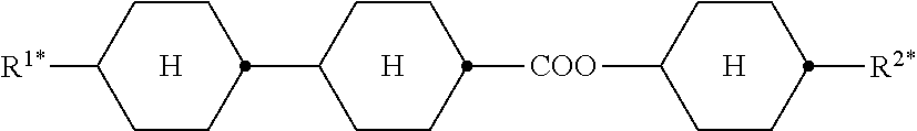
C1CC(C2CCC([COO]C3CCC([R2*])CC3)CC2)CCC1[R1*].[H].[H].[H]
